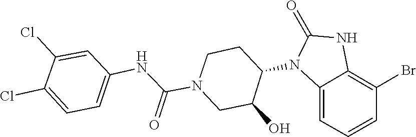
O=C1NC2=C(Br)C=CC=C2N1C1C(O)CN(C(NC2=CC=C(Cl)C(Cl)=C2)=O)CC1
